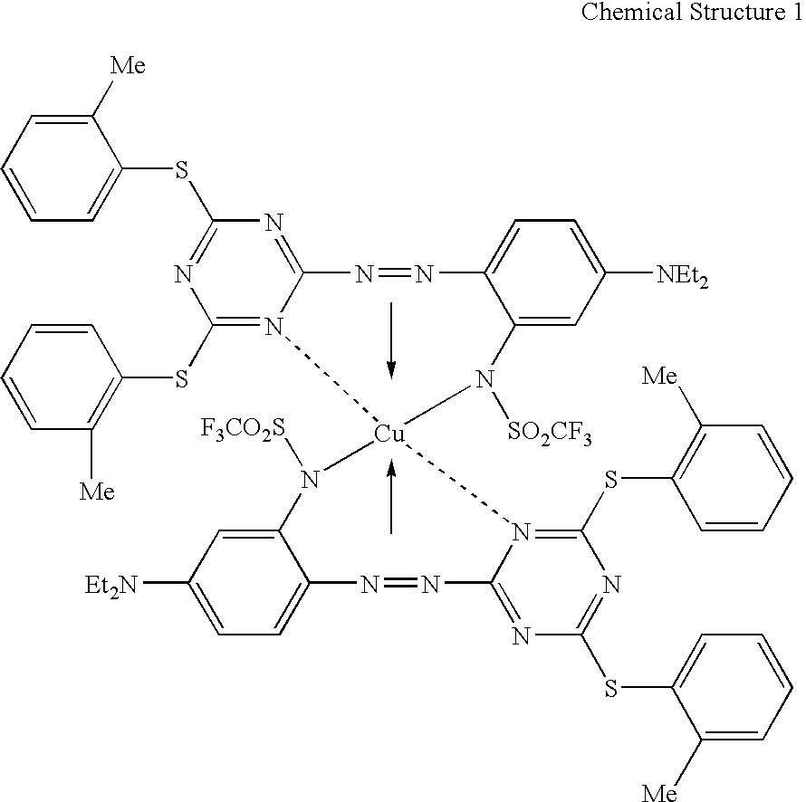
C1=CC=C([Me])C(SC2=NC(SC3=C([Me])C=CC=C3)=N3C(=N2)N=NC2=CC=C([NEt2])C=C2N([SO2CF3])[Cu]32N([F3CO2S])C3=CC([Et2N])=CC=C3N=NC3=NC(SC4=CC=CC=C4[Me])=NC(SC4=C([Me])C=CC=C4)=N23)=C1
